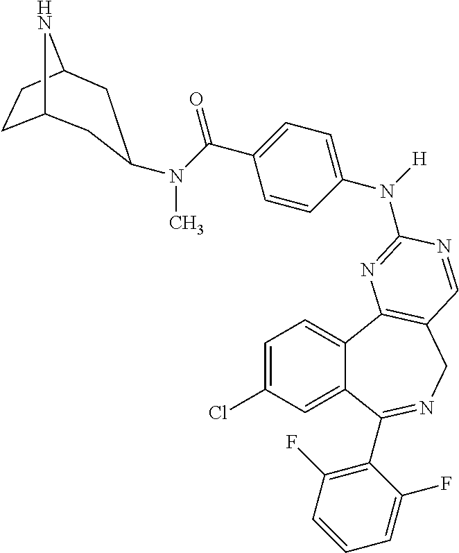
C1=C(Cl)C=C2C(=C1)C1=C(CN=C2C2=C(F)C=CC=C2F)C=NC(N([H])C2=CC=C(C(=O)N(C)C3CC4CCC(N4)C3)C=C2)=N1
